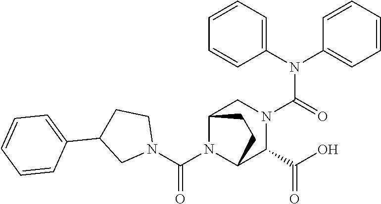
C1(N(C2=CC=CC=C2)C(=O)N2CC3N(C(N4CCC(C5=CC=CC=C5)C4)=O)C(C2C(O)=O)CC3)=CC=CC=C1
